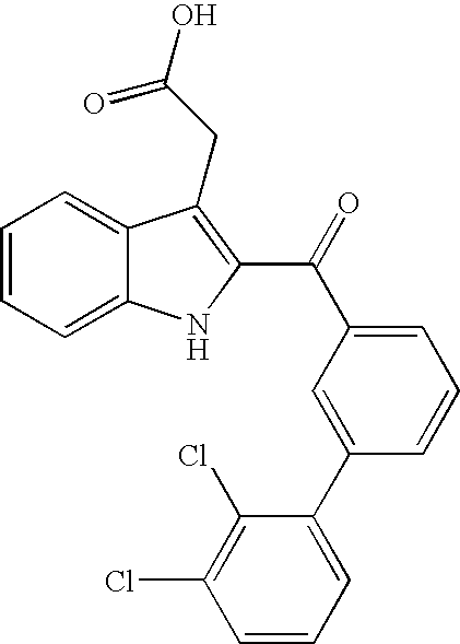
C1=CC=C2C(=C1)C(CC(O)=O)=C(C(=O)C1=CC=CC(C3=CC=CC(Cl)=C3Cl)=C1)N2
